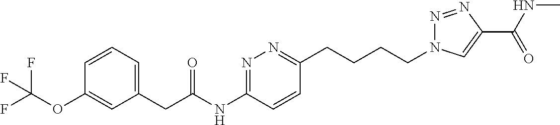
C1=CC=C(CC(NC2=NN=C(CCCCN3N=NC(C(NC)=O)=C3)C=C2)=O)C=C1OC(F)(F)F
